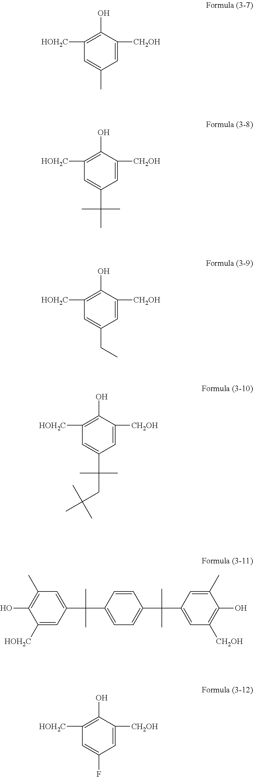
C1=C([CH2OH])C(O)=C([HOH2C])C=C1C.C1=C([CH2OH])C(O)=C([HOH2C])C=C1C(C)(C)C.C1=C([CH2OH])C(O)=C([HOH2C])C=C1CC.C1=C([CH2OH])C(O)=C([HOH2C])C=C1C(CC(C)(C)C)(C)C.C1([HOH2C])=CC(C(C)(C)C2=CC=C(C(C3=CC([CH2OH])=C(O)C(C)=C3)(C)C)C=C2)=CC(C)=C1O.C1=C([CH2OH])C(O)=C([HOH2C])C=C1F
